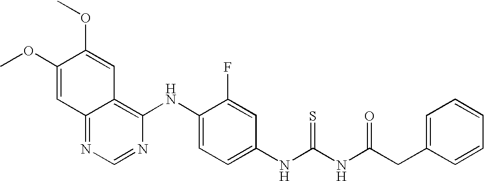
C1(OC)=CC2=NC=NC(NC3=CC=C(NC(NC(CC4=CC=CC=C4)=O)=S)C=C3F)=C2C=C1OC
